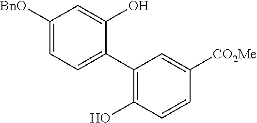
C1([BnO])=CC=C(C2=C(O)C=CC([CO2Me])=C2)C(O)=C1
